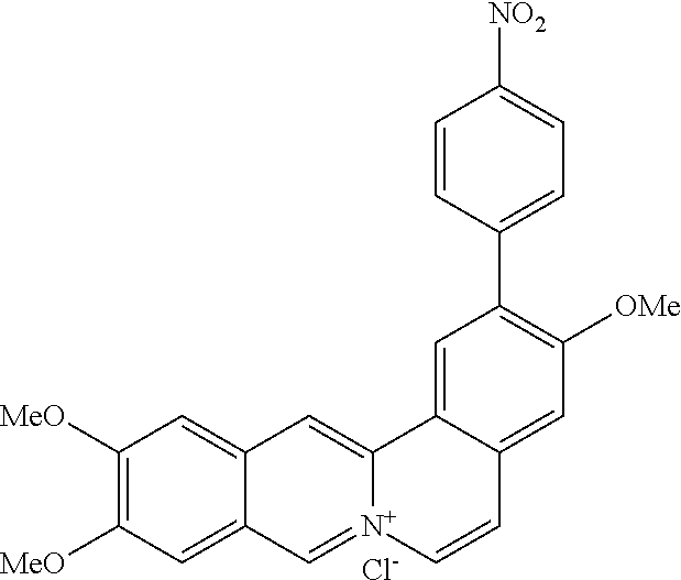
C1([MeO])=C([MeO])C=C2C(=C1)C=C1[N+](=C2)C=CC2=CC([OMe])=C(C3=CC=C([NO2])C=C3)C=C12.[Cl-]
